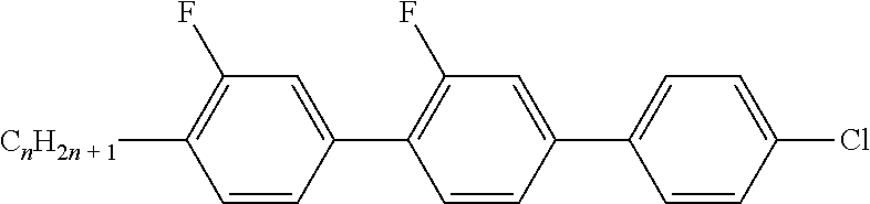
C1=CC(C2=C(F)C=C(C3=CC=C(Cl)C=C3)C=C2)=CC(F)=C1[CnH2n + 1]
